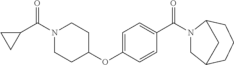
C1(C(N2CCC(OC3=CC=C(C(=O)N4CC5CCCC4C5)C=C3)CC2)=O)CC1
